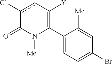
C1(C2=C([Y])cc(Cl)C(=O)N2[Me])=CC=C(Br)C=C1[Me]
